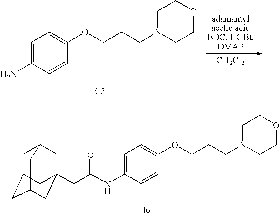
C1=C(N)C=CC(OCCCN2CCOCC2)=C1.[CH2Cl2].C1=C(NC(CC23CC4CC(CC(C2)C4)C3)=O)C=CC(OCCCN2CCOCC2)=C1
